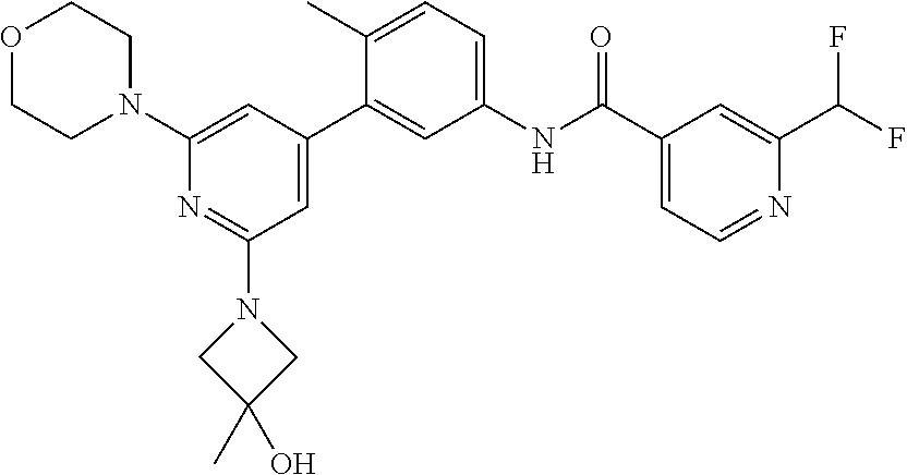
O1CCN(C2=CC(C3=CC(NC(C4=CC=NC(C(F)F)=C4)=O)=CC=C3C)=CC(N3CC(C)(O)C3)=N2)CC1
